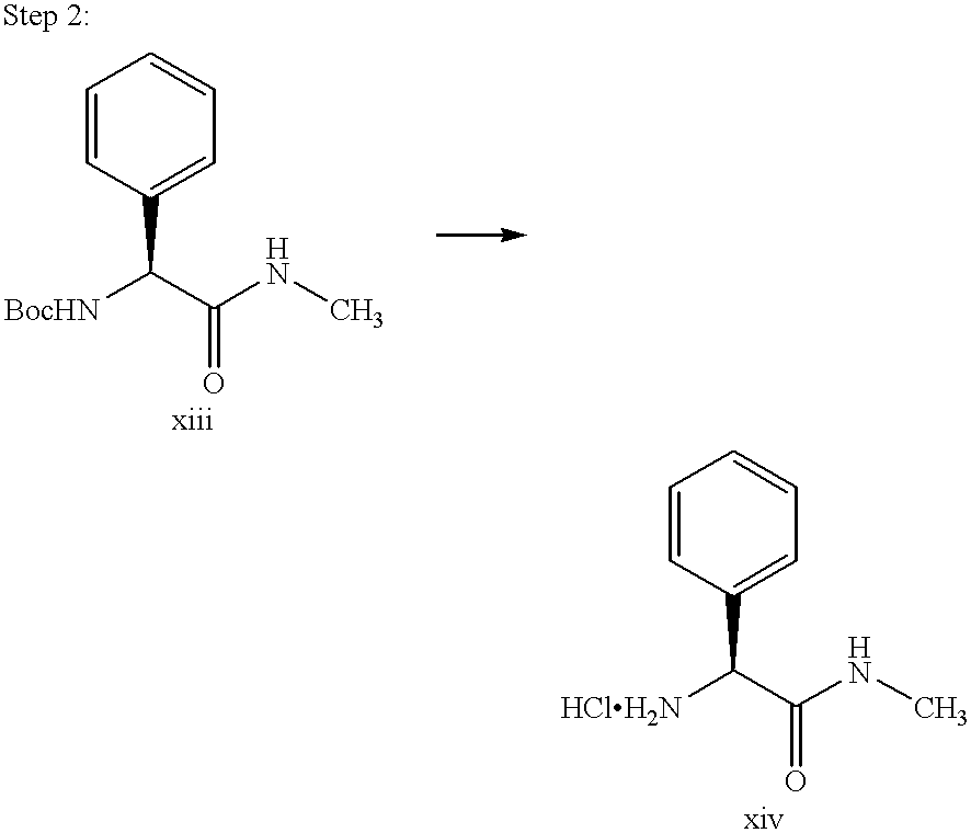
C1=CC(C([BocHN])C(NC)=O)=CC=C1.C1=CC(C(C(NC)=O)[HClH2N])=CC=C1
